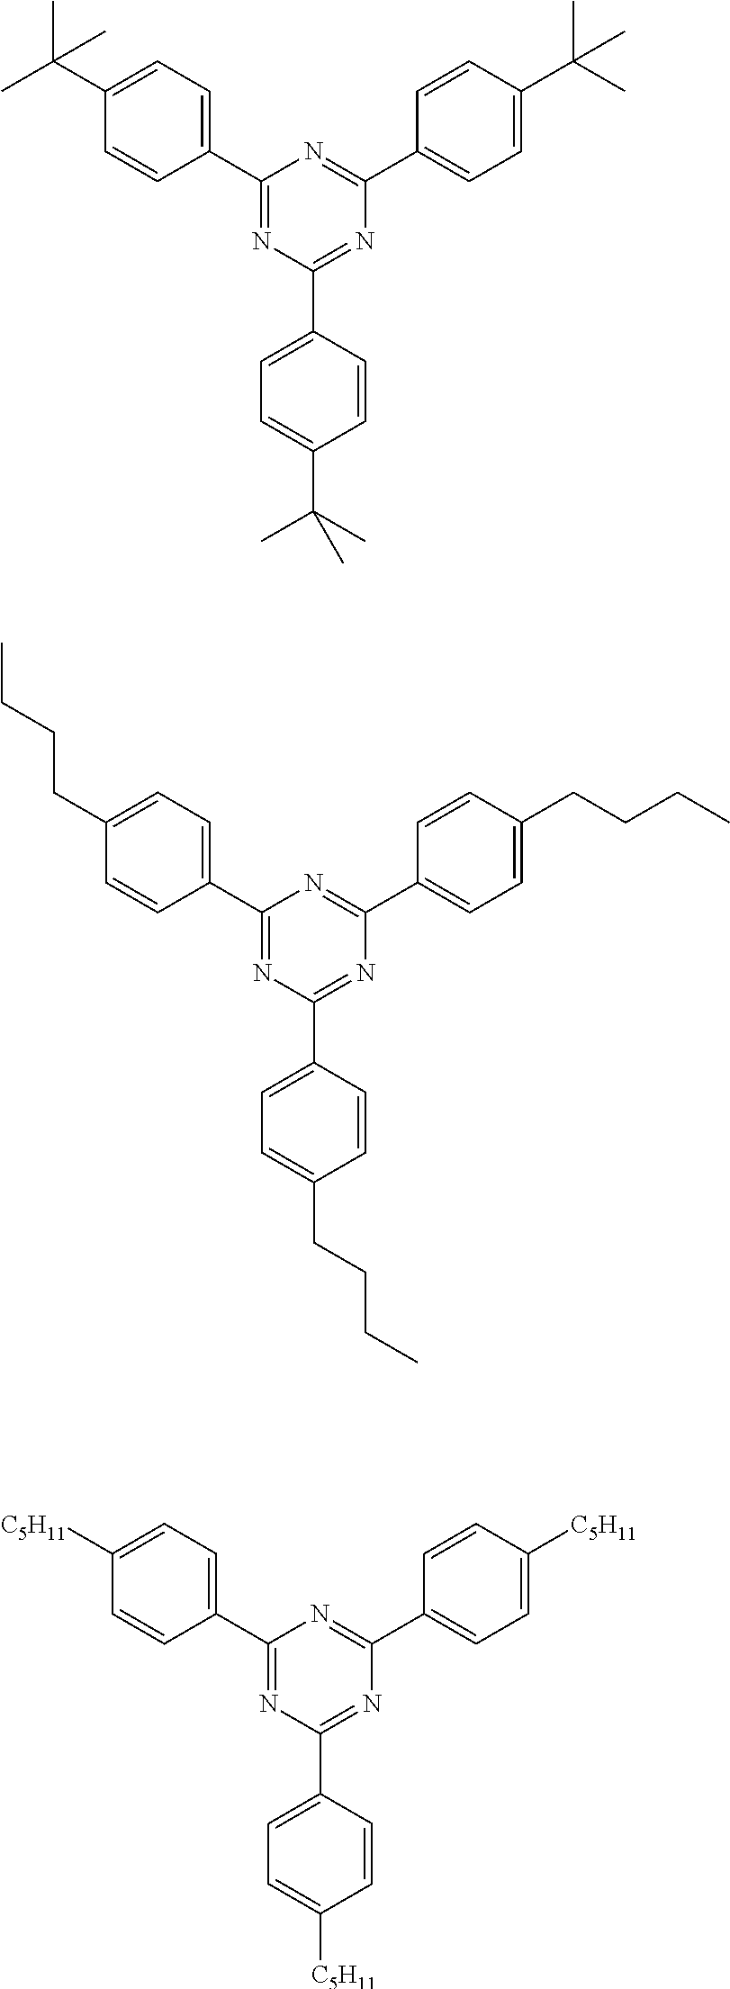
C1(C(C)(C)C)=CC=C(C2=NC(C3=CC=C(C(C)(C)C)C=C3)=NC(C3=CC=C(C(C)(C)C)C=C3)=N2)C=C1.C1(CCCC)=CC=C(C2=NC(C3=CC=C(CCCC)C=C3)=NC(C3=CC=C(CCCC)C=C3)=N2)C=C1.C1([C5H11])=CC=C(C2=NC(C3=CC=C([C5H11])C=C3)=NC(C3=CC=C([C5H11])C=C3)=N2)C=C1
